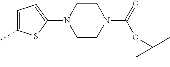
C1=C(C)SC(N2CCN(C(=O)OC(C)(C)C)CC2)=C1
